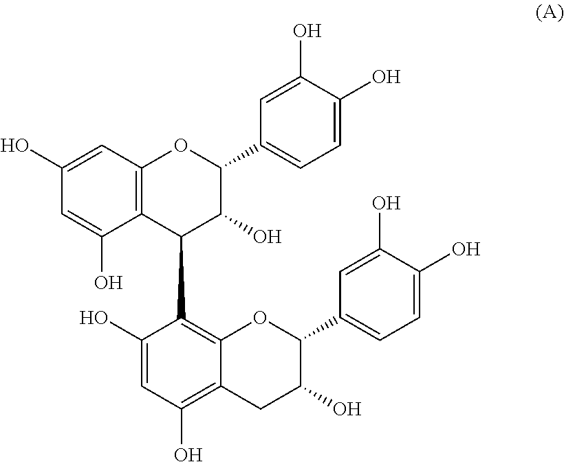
C1(O)=CC(O)=C2C(=C1C1C(O)C(C3=CC=C(O)C(O)=C3)OC3=C1C(O)=CC(O)=C3)OC(C1=CC=C(O)C(O)=C1)C(O)C2
